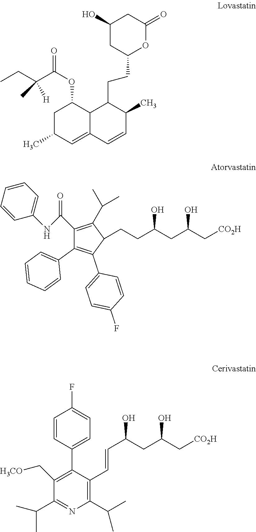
C1C(C)C=C2C(C1OC(C(CC)(C)[H])=O)C(CCC1OC(=O)CC(O)C1)C(C)C=C2.C1(C(=O)NC2=CC=CC=C2)=C(C(C)C)C(CCC(CC(C[CO2H])O)O)C(C2=CC=C(F)C=C2)=C1C1=CC=CC=C1.C1=CC(C2=C(C[H3CO])C(C(C)C)=NC(C(C)C)=C2C=CC(CC(C[CO2H])O)O)=CC=C1F
